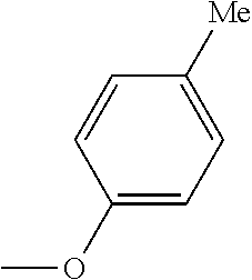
C1(OC)=CC=C([Me])C=C1
